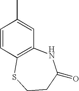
C1=CC2=C(C=C1C)NC(=O)CCS2
